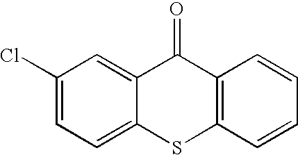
C1(Cl)=CC=C2C(=C1)C(=O)C1=C(S2)C=CC=C1
